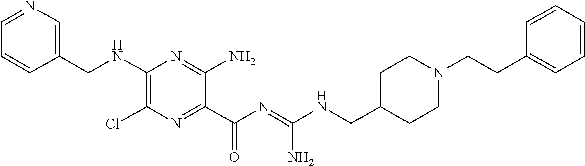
N1=CC=CC(CNC2=C(Cl)N=C(C(N=C(NCC3CCN(CCC4=CC=CC=C4)CC3)N)=O)C(N)=N2)=C1
